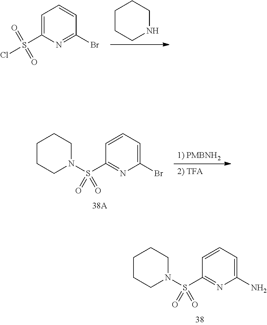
C1CCNCC1.C1=C(S(Cl)(=O)=O)N=C(Br)C=C1.C1=CC=C(Br)N=C1S(N1CCCCC1)(=O)=O.C1=CC=C(N)N=C1S(N1CCCCC1)(=O)=O
